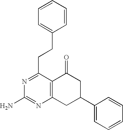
C1(C2CC(=O)C3=C(C2)N=C(N)N=C3CCC2=CC=CC=C2)=CC=CC=C1
